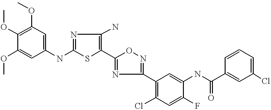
C1(OC)=CC(NC2=NC(N)=C(C3=NC(C4=C(Cl)C=C(F)C(NC(C5=CC(Cl)=CC=C5)=O)=C4)=NO3)S2)=CC(OC)=C1OC
